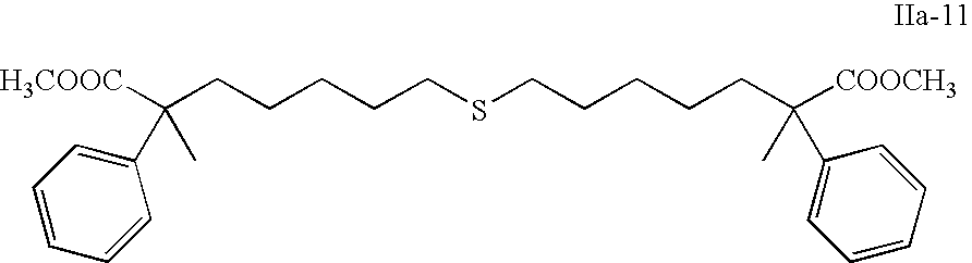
[COOCH3]C(CCCCCSCCCCCC([COOCH3])(C)C1=CC=CC=C1)(C1=CC=CC=C1)C
